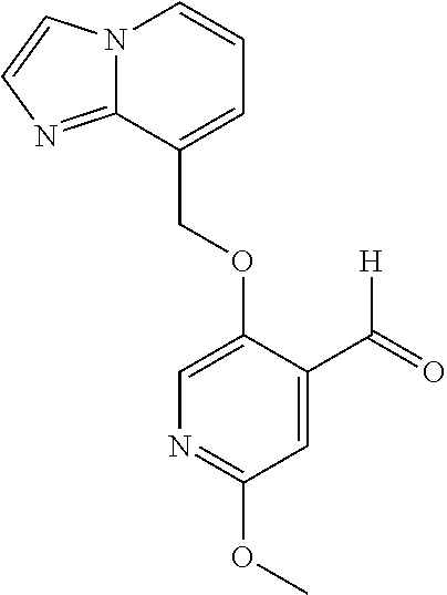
N12C(=NC=C1)C(COC1=CN=C(OC)C=C1C(=O)[H])=CC=C2
